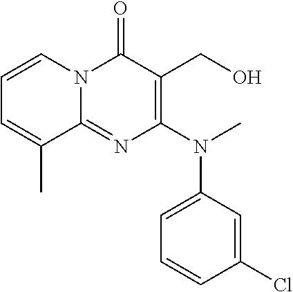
C1=CC(Cl)=CC(N(C2=C(CO)C(=O)N3C(=N2)C(C)=CC=C3)C)=C1
